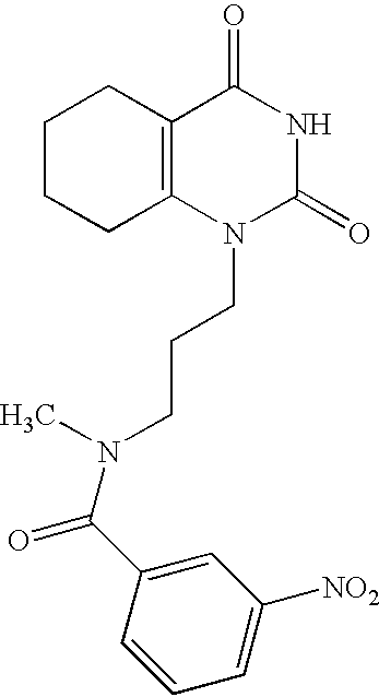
C1CCC2=C(C1)C(=O)NC(=O)N2CCCN(C)C(C1=CC([NO2])=CC=C1)=O
